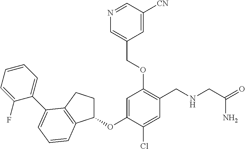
C1=C(OC2CCC3=C2C=CC=C3C2=CC=CC=C2F)C(Cl)=CC(CNCC(=O)N)=C1OCC1=CN=CC([CN])=C1
